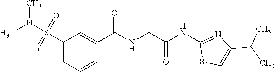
C1(S(N(C)C)(=O)=O)=CC=CC(C(=O)NCC(NC2=NC(C(C)C)=CS2)=O)=C1
